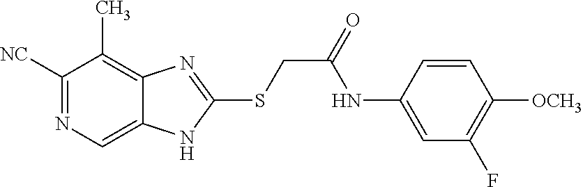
C1([NC])=NC=C2C(=C1C)N=C(SCC(=O)NC1=CC(F)=C([OCH3])C=C1)N2
